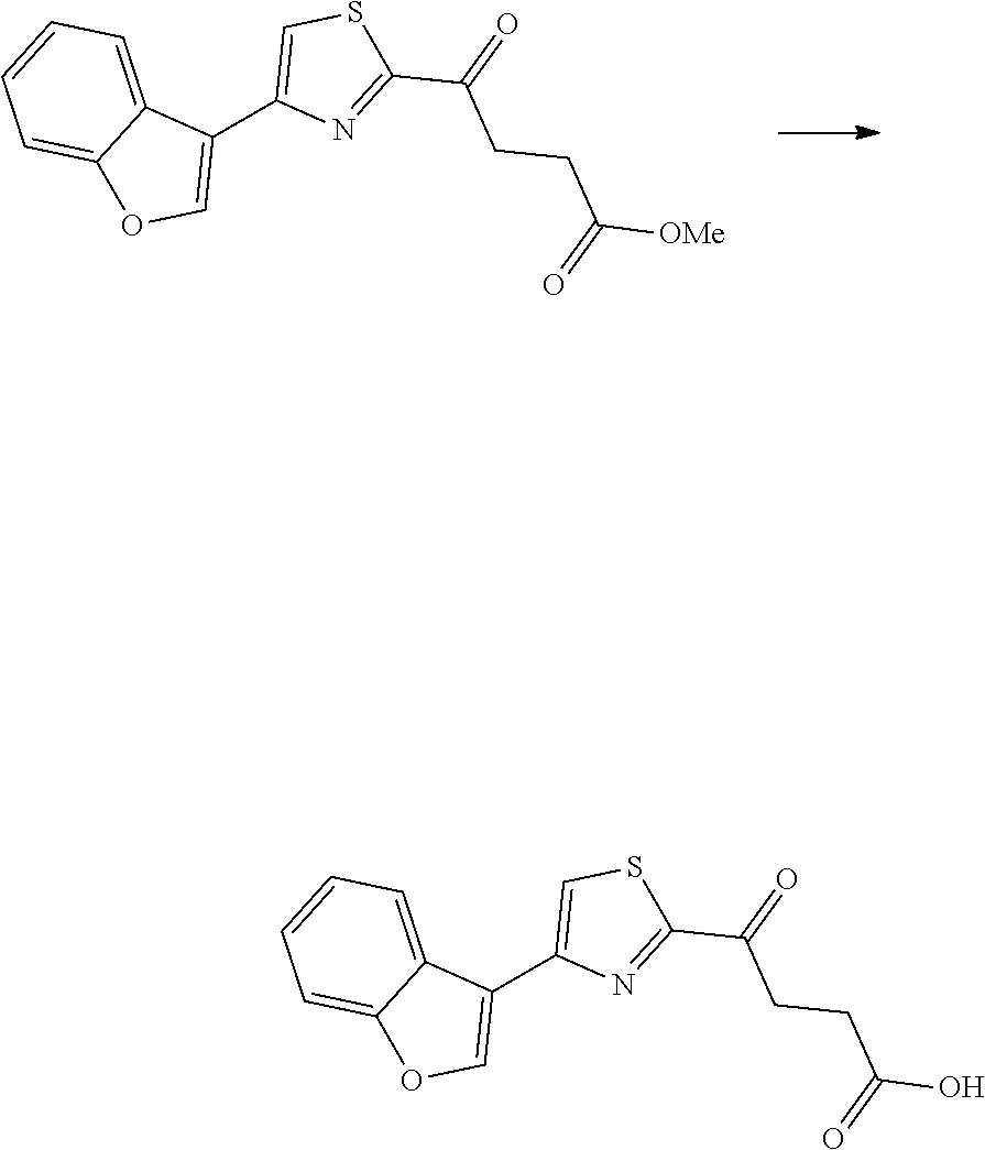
C1(C2=CSC(C(=O)CCC([OMe])=O)=N2)=COC2=CC=CC=C12.C1(C2=CSC(C(=O)CCC(O)=O)=N2)=COC2=CC=CC=C12
